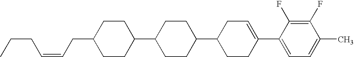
C1(F)=C(F)C(C2=CCC(C3CCC(C4CCC(CC=CCCC)CC4)CC3)CC2)=CC=C1C
